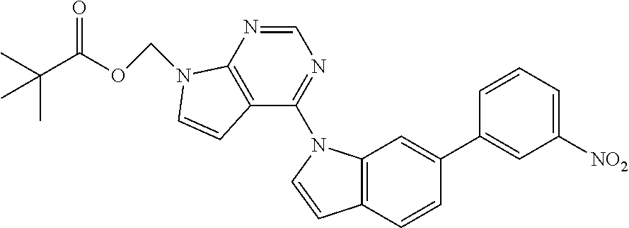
C12=C(C=CC(C3=CC([NO2])=CC=C3)=C1)C=CN2C1=NC=NC2=C1C=CN2COC(C(C)(C)C)=O
